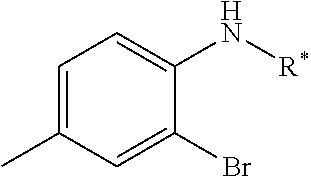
C1=C(C)C=C(Br)C(N[R*])=C1
